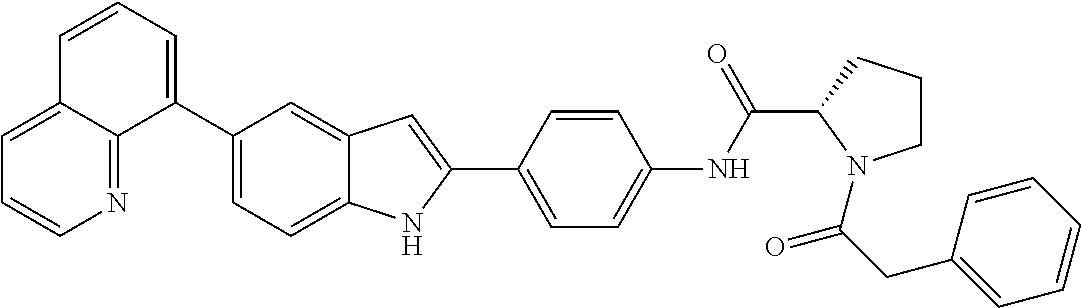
C1(C2=CC=CC3=CC=CN=C23)=CC=C2C(=C1)C=C(C1=CC=C(NC(C3N(C(CC4=CC=CC=C4)=O)CCC3)=O)C=C1)N2
